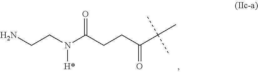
NCCN(C(CCC(C(C)(C)C)=O)=O)[H*]
